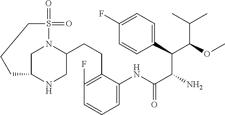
C(CC1=C(F)C=CC=C1NC(C(C(C1=CC=C(F)C=C1)C(OC)C(C)C)N)=O)C1CNC2CN1S(=O)(=O)CCC2
